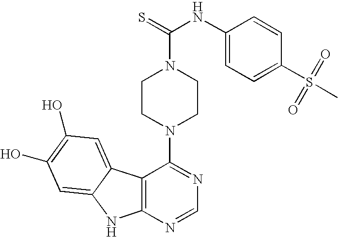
C12=C(N=CN=C1N1CCN(C(=S)NC3=CC=C(S(=O)(=O)C)C=C3)CC1)NC1=CC(O)=C(O)C=C21
